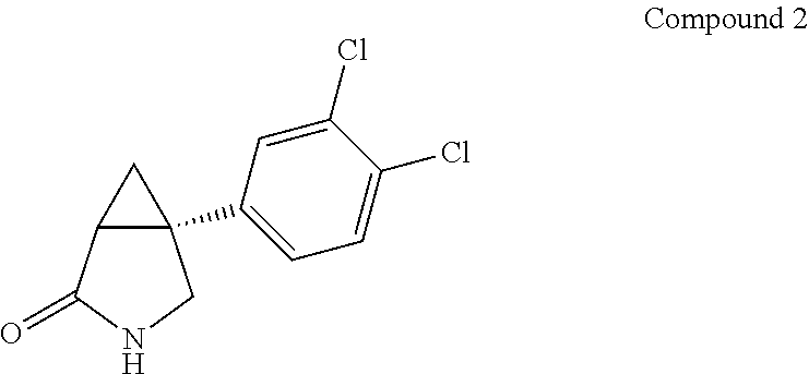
C12(C3=CC=C(Cl)C(Cl)=C3)C(C(=O)NC1)C2
